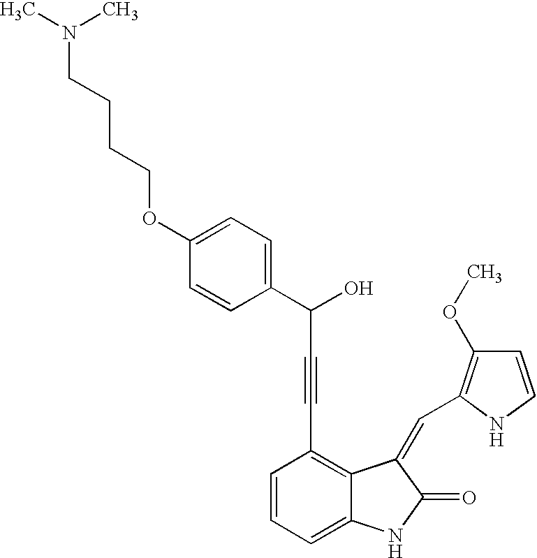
C1=CC=C2C(=C1C#CC(O)C1=CC=C(OCCCCN(C)C)C=C1)C(=CC1=C(OC)C=CN1)C(=O)N2
